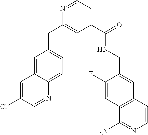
N1=CC=C(C(=O)NCC2=CC3=C(C=C2F)C(N)=NC=C3)C=C1CC1=CC=C2C(=C1)C=C(Cl)C=N2
